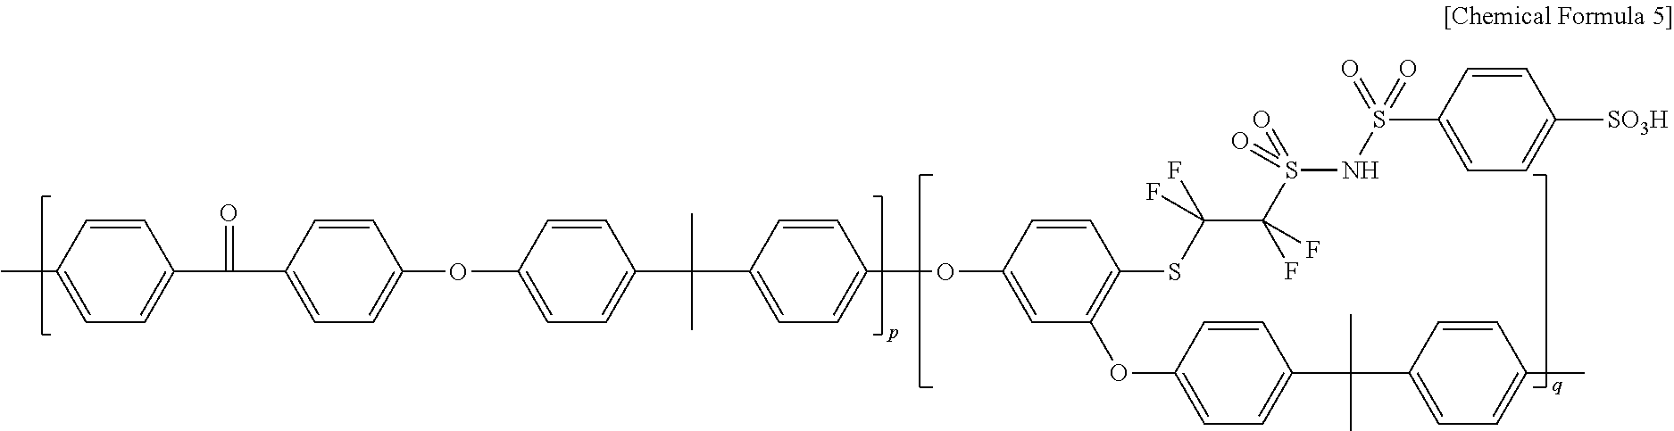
C1(OC2=CC=C(C(C3=CC=C(OC4=CC(OC5=CC=C(C(C6=CC=C(C)C=C6)(C)C)C=C5)=C(SC(C(S(=O)(NS(C5=CC=C([SO3H])C=C5)(=O)=O)=O)(F)F)(F)F)C=C4)C=C3)(C)C)C=C2)=CC=C(C(C2=CC=C(C)C=C2)=O)C=C1
